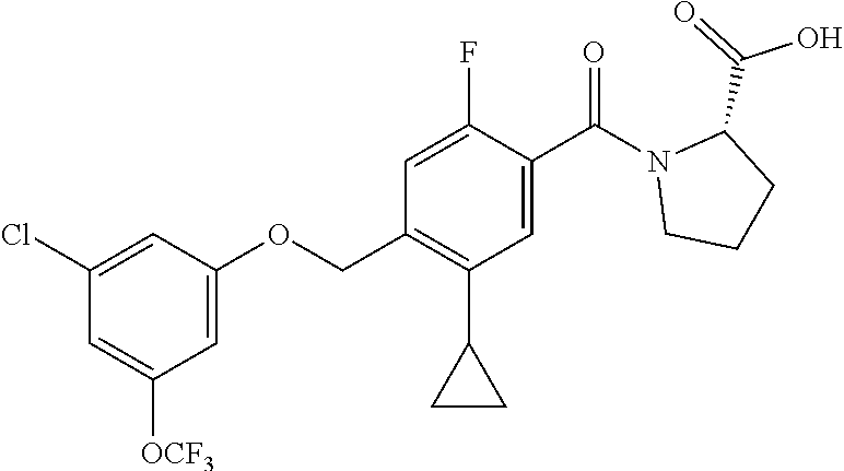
C1=C([OCF3])C=C(OCC2=C(C3CC3)C=C(C(N3CCCC3C(=O)O)=O)C(F)=C2)C=C1Cl
